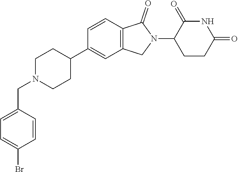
C1N(CC2=CC=C(Br)C=C2)CCC(C2=CC3=C(C=C2)C(=O)N(C2CCC(=O)NC2=O)C3)C1
